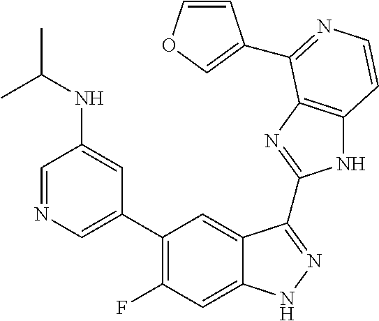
C1=C(C2=C(F)C=C3C(=C2)C(C2=NC4=C(N2)C=CN=C4C2=COC=C2)=NN3)C=C(NC(C)C)C=N1
